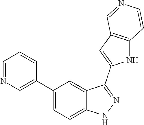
C1(C2=CN=CC=C2)=CC=C2C(=C1)C(C1=CC3=C(N1)C=CN=C3)=NN2
